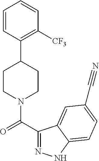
C1=CC(C2CCN(C(C3=NNC4=CC=C(C#N)C=C34)=O)CC2)=C([CF3])C=C1
